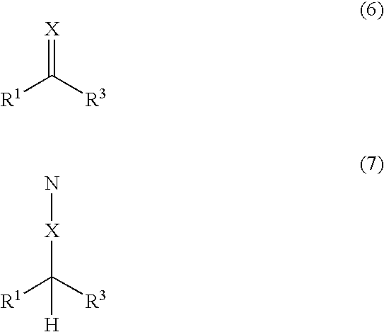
[R1]C([R3])=[X].[R1]C([R3])([X]N)[H]
